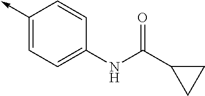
C1(->C)=CC=C(NC(C2CC2)=O)C=C1
